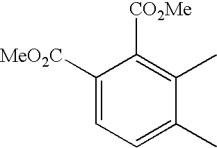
C1([MeO2C])=CC=C(C)C(C)=C1[CO2Me]
